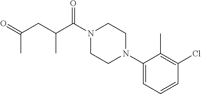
C1(N2CCN(C(C(CC(=O)C)C)=O)CC2)=CC=CC(Cl)=C1C
